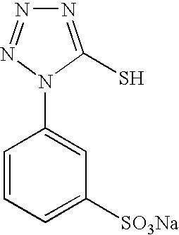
N1=NN(C2=CC([SO3Na])=CC=C2)C(S)=N1
